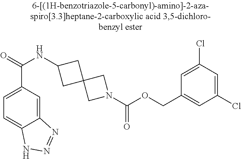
C12=CC(C(=O)NC3CC4(C3)CN(C(OCC3=CC(Cl)=CC(Cl)=C3)=O)C4)=CC=C1NN=N2
